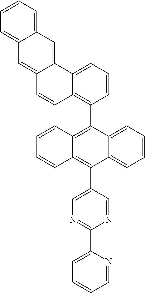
C1=CC=C2C(=C1)C=C1C(=C2)C=CC2=C(C3=C4C(=C(C5=CN=C(C6=CC=CC=N6)N=C5)C5=CC=CC=C35)C=CC=C4)C=CC=C12
